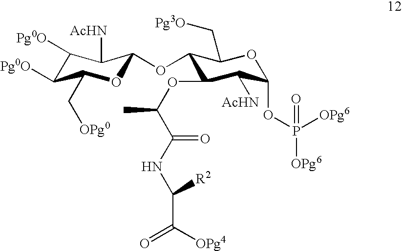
C1([Pg0O])C([Pg0O])C(C[OPg0])OC(OC2C(OC(C(=O)NC([R2])C([OPg4])=O)C)C([AcHN])C(OP([OPg6])([OPg6])=O)OC2C[Pg3O])C1[AcHN]
